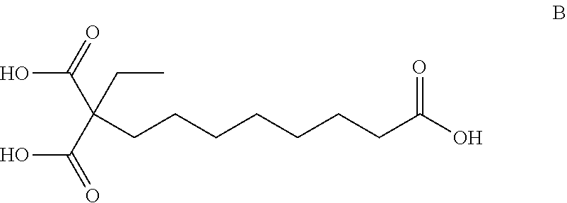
OC(=O)C(CC)(C(O)=O)CCCCCCCC(O)=O
